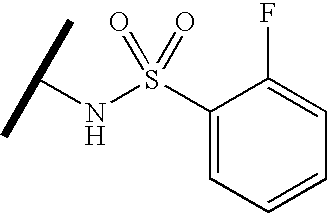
N(S(C1=CC=CC=C1F)(=O)=O)C(C)C
